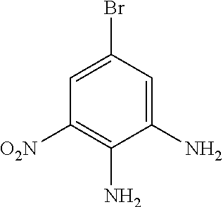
C1(N)=CC(Br)=CC([O2N])=C1N
